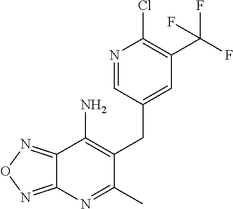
C12=NON=C1N=C(C)C(CC1=CC(C(F)(F)F)=C(Cl)N=C1)=C2N
